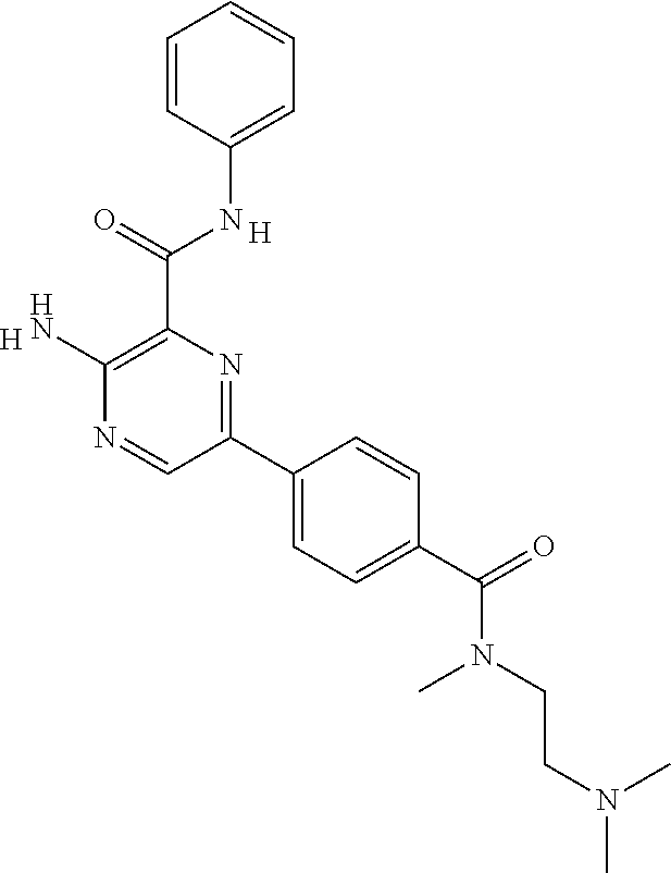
C1=C(NC(C2=C(N)N=CC(C3=CC=C(C(=O)N(CCN(C)C)C)C=C3)=N2)=O)C=CC=C1.[H].[H]
